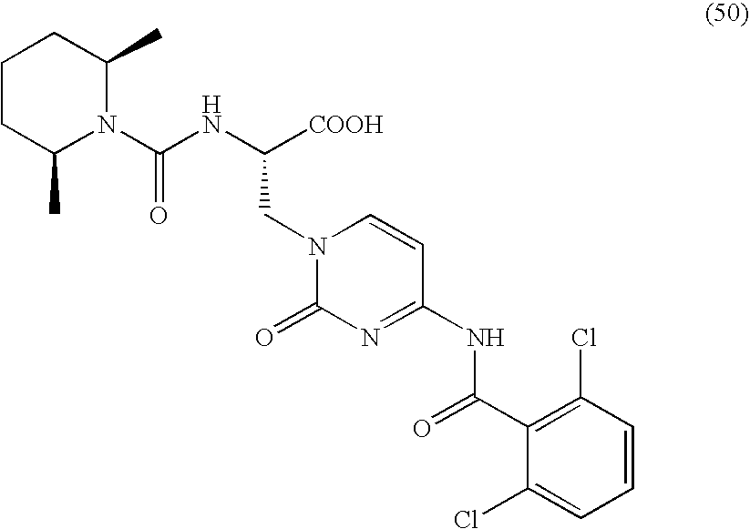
N1(C(NC([COOH])CN2C(=O)N=C(NC(C3=C(Cl)C=CC=C3Cl)=O)C=C2)=O)C(C)CCCC1C
